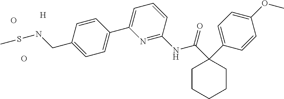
C1=C(C2=CC=C(CNSC)C=C2)N=C(NC(C2(C3=CC=C(OC)C=C3)CCCCC2)=O)C=C1.[H].O.O
